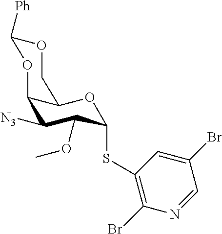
C12C([N3])C(OC)C(SC3=C(Br)N=CC(Br)=C3)OC1COC([Ph])O2
